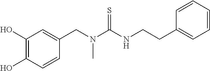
C1(O)=C(O)C=CC(CN(C(NCCC2=CC=CC=C2)=S)C)=C1
